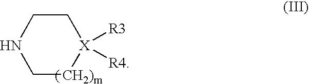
N1C[CH2)m][X]([R3])([R4])CC1
